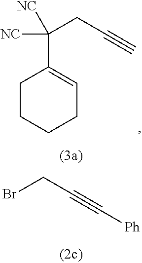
C1(C(CC#C)([NC])[NC])=CCCCC1.BrCC#C[Ph]
